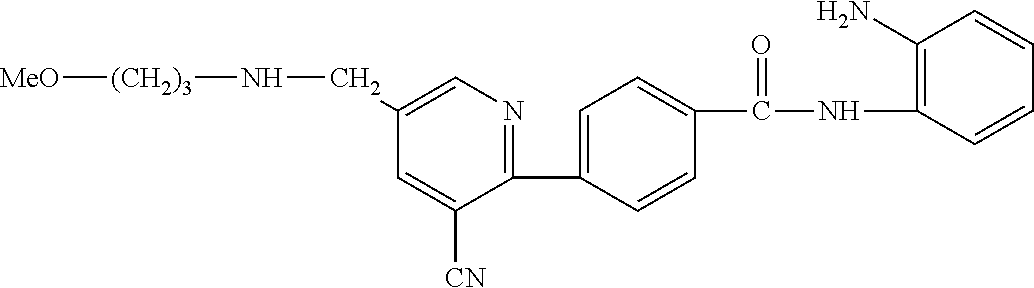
C1(C2=CC=C(C(NC3=C(N)C=CC=C3)=O)C=C2)=NC=C(CN[(CH2)3][MeO])C=C1[CN]
